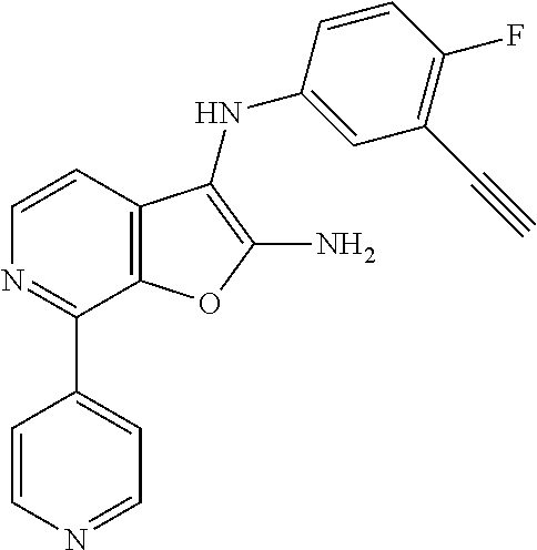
C12=C(C=CN=C1C1=CC=NC=C1)C(NC1=CC(C#C)=C(F)C=C1)=C(N)O2
